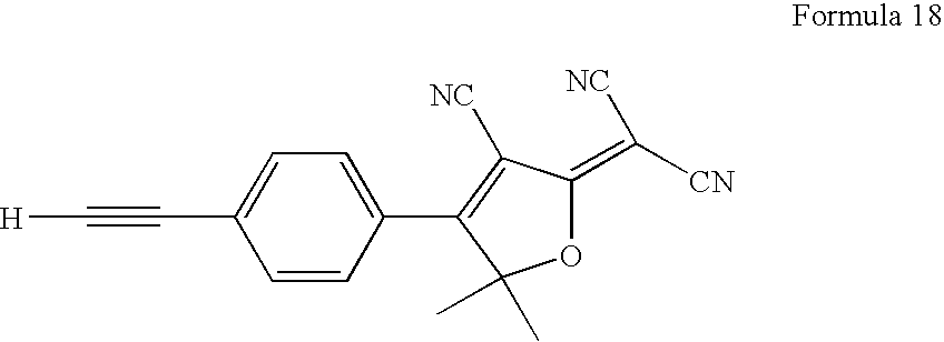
C1=C(C2=C([NC])C(=C([CN])[NC])OC2(C)C)C=CC(C#C[H])=C1
